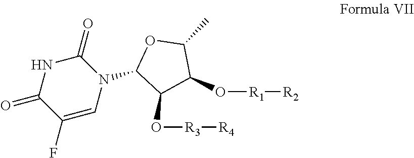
C1(=O)NC(=O)C(F)=CN1C1C(O[R3][R4])C(O[R1][R2])C(C)O1
